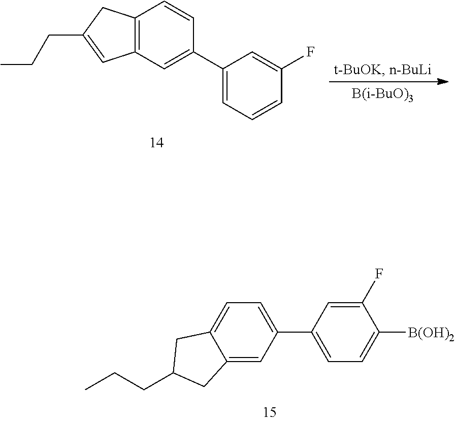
C1(F)=CC(C2=CC=C3C(=C2)CC(CCC)C3)=CC=C1[B(OH)2].C12=C(C=C(C3=CC=CC(F)=C3)C=C1)C=C(CCC)C2
